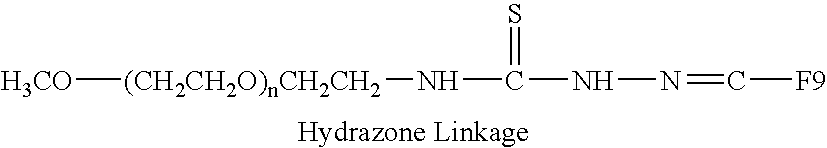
[H3CO][(CH2CH2O)nCH2CH2]NC(=S)NN=C[F9]
